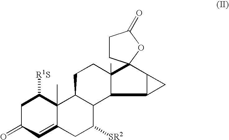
C1C(=O)C=C2C(C)(C1[R1S])C1C(C([SR2])C2)C2C3C(C3)C3(C2(C)CC1)CCC(=O)O3
